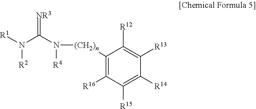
[R1]N(C(=[NR3])N([R4])[(CH2)n]C1=C([R16])C([R15])=C([R14])C([R13])=C1[R12])[R2]
